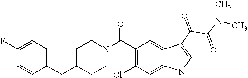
C1(F)=CC=C(CC2CCN(C(C3=C(Cl)C=C4C(=C3)C(C(=O)C(=O)N(C)C)=CN4)=O)CC2)C=C1
